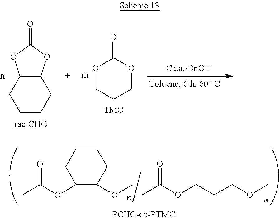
C12C(CCCC1)OC(=O)O2.O1CCCOC1=O.C1(OC(C)=O)C(OC)CCCC1.CC(OCCCOC)=O
